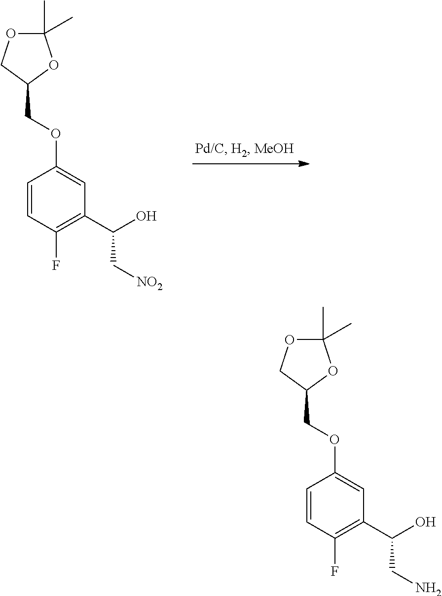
C1=CC(F)=C(C(O)C[NO2])C=C1OCC1OC(C)(C)OC1.C1=CC(F)=C(C(O)CN)C=C1OCC1OC(C)(C)OC1
